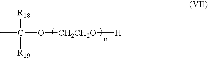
CC(O[CH2CH2O][H])([R18])[R19]
